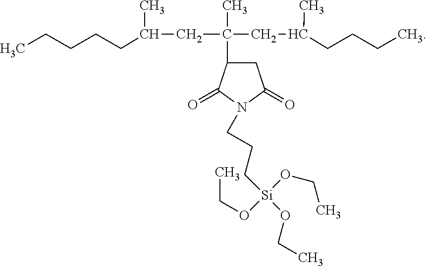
C1C(C(C)(CC(C)CCCC)CC(C)CCCCC)C(=O)N(CCC[Si](OCC)(OCC)OCC)C1=O
